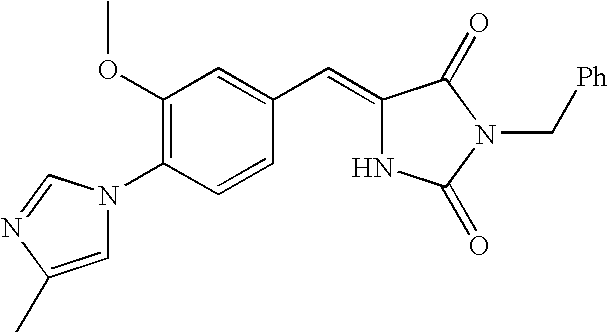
C1(OC)=C(N2C=C(C)N=C2)C=CC(C=C2NC(=O)N(C[Ph])C2=O)=C1
